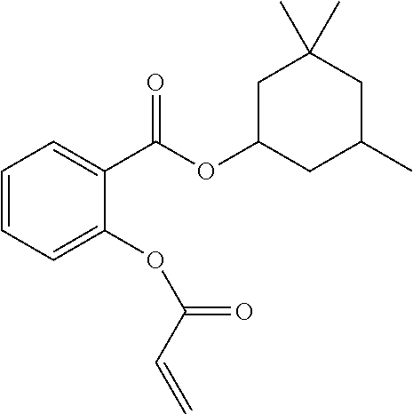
C1=CC=C(OC(=O)C=C)C(C(OC2CC(C)CC(C)(C)C2)=O)=C1
